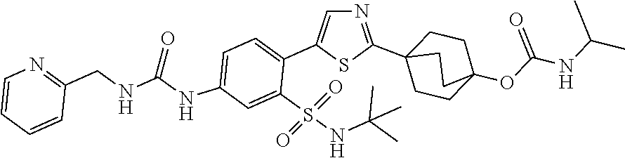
C1=C(NC(=O)NCC2=NC=CC=C2)C=C(S(=O)(=O)NC(C)(C)C)C(C2=CN=C(C34CCC(OC(NC(C)C)=O)(CC3)CC4)S2)=C1
